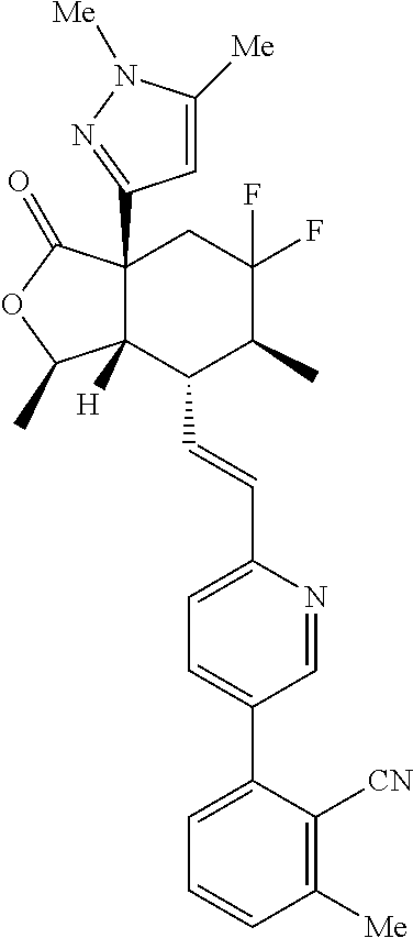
C12([H])C(C3=NN([Me])C([Me])=C3)(C(=O)OC1C)CC(F)(F)C(C)C2C=CC1=CC=C(C2=CC=CC([Me])=C2[CN])C=N1
